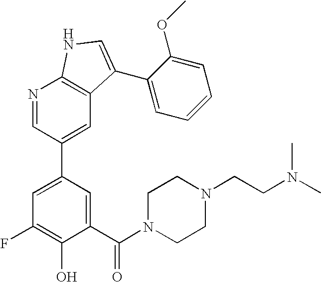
C1(C(N2CCN(CCN(C)C)CC2)=O)=CC(C2=CC3=C(N=C2)NC=C3C2=CC=CC=C2OC)=CC(F)=C1O
